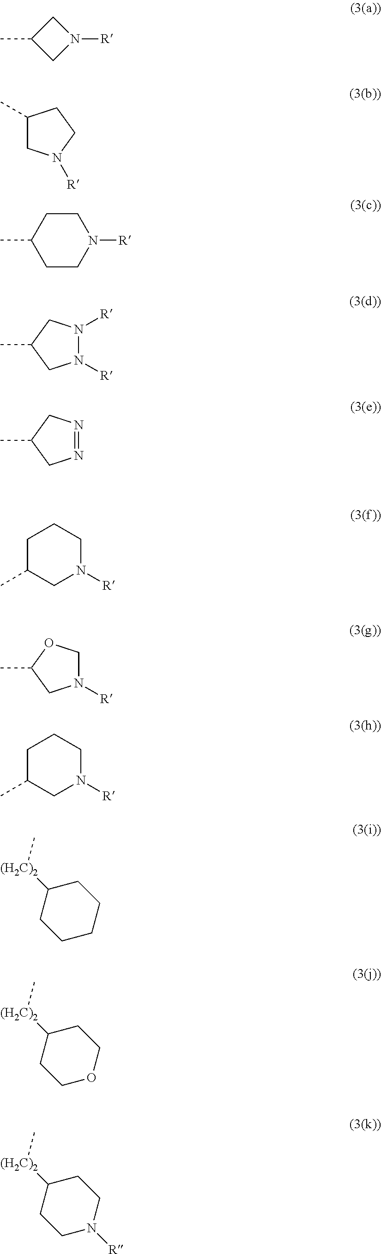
C1C(C)CN1[R].C1(C)CN([R])CC1.C1CN([R])CCC1C.N1([R])N([R])CC(C)C1.N1=NCC(C)C1.C1C(C)CN([R])CC1.N1([R])COC(C)C1.C1C(C)CN([R])CC1.C1([(H2C)2]C)CCCCC1.C1([(H2C)2]C)CCOCC1.C1([(H2C)2]C)CCN([R])CC1
